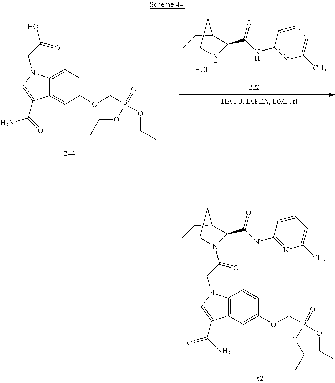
C1C2NC(C(NC3=NC(C)=CC=C3)=O)C(C1)C2.Cl.C12=CC(OCP(OCC)(=O)OCC)=CC=C1N(CC(=O)O)C=C2C(=O)N.C12=C(N(CC(=O)N3C4CCC(C3C(NC3=NC(C)=CC=C3)=O)C4)C=C1C(N)=O)C=CC(OCP(OCC)(=O)OCC)=C2
